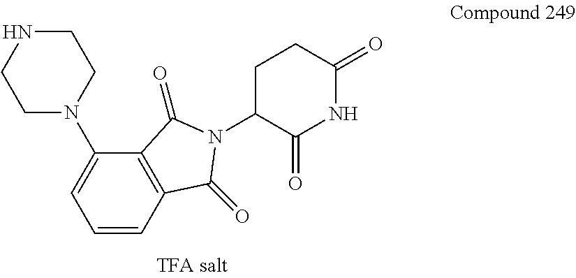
C12=C(C(=O)N(C3C(=O)NC(=O)CC3)C1=O)C(N1CCNCC1)=CC=C2
